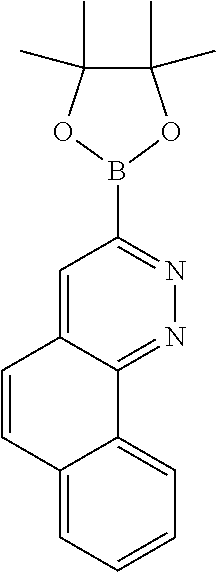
C12=CC=CC=C1C=CC1=CC(B3OC(C)(C)C(C)(C)O3)=NN=C21
